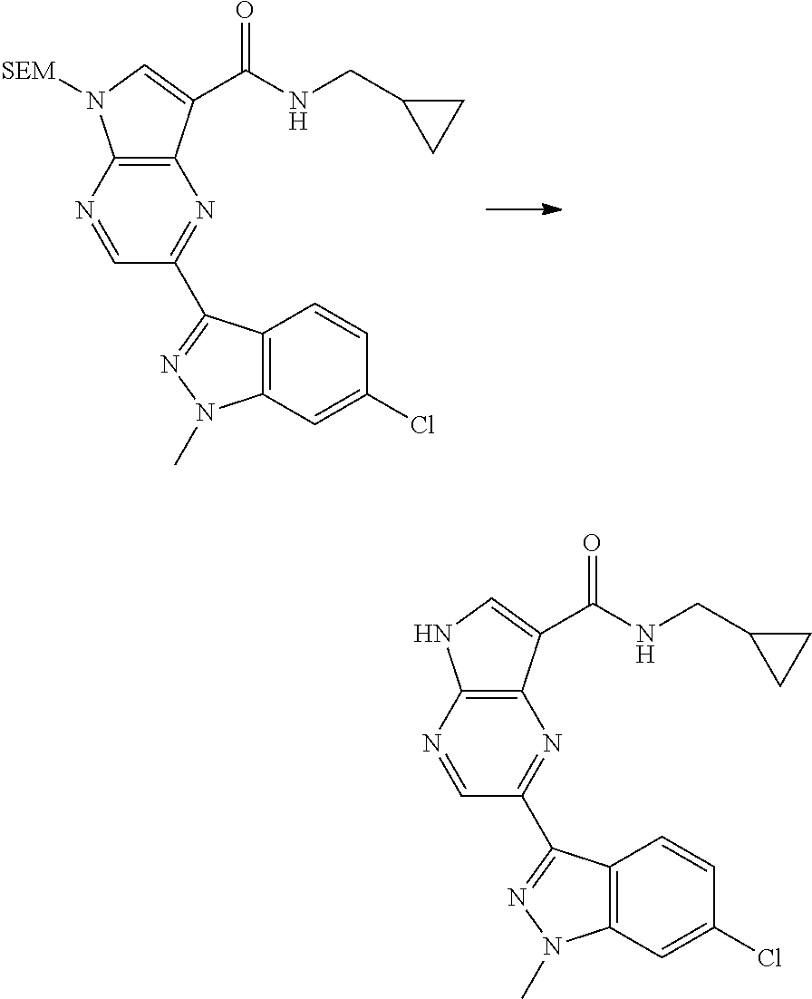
C12=C(N=CC(C3=NN(C)C4=C3C=CC(Cl)=C4)=N1)N([SEM])C=C2C(NCC1CC1)=O.C12=C(N=CC(C3=NN(C)C4=C3C=CC(Cl)=C4)=N1)NC=C2C(NCC1CC1)=O
